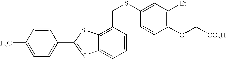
C1=CC([F3C])=CC=C1C1=NC2=CC=CC(CSC3=CC([Et])=C(OC[CO2H])C=C3)=C2S1
